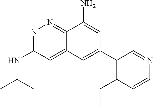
CC(C)NC1=NN=C2C(=C1)C=C(C1=C(CC)C=CN=C1)C=C2N
